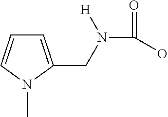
C1=C(CN(C(=O)O)[H])N(C)C=C1
